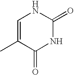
C1=C(C)C(=O)NC(=O)N1
